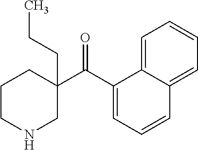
CCCC1(C(C2=CC=CC3=CC=CC=C23)=O)CCCNC1
